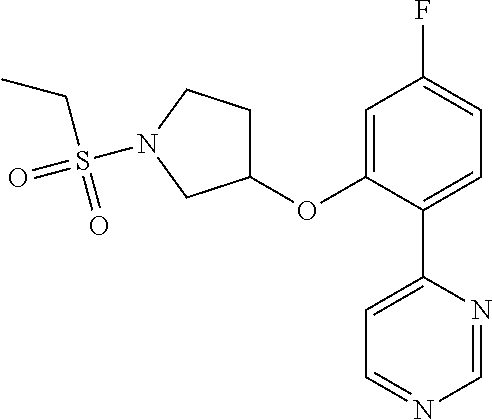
C1(OC2=CC(F)=CC=C2C2=CC=NC=N2)CCN(S(CC)(=O)=O)C1
